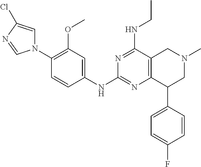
C1(N2C=C(Cl)N=C2)=C(OC)C=C(NC2=NC3=C(C(NCC)=N2)CN(C)CC3C2=CC=C(F)C=C2)C=C1
